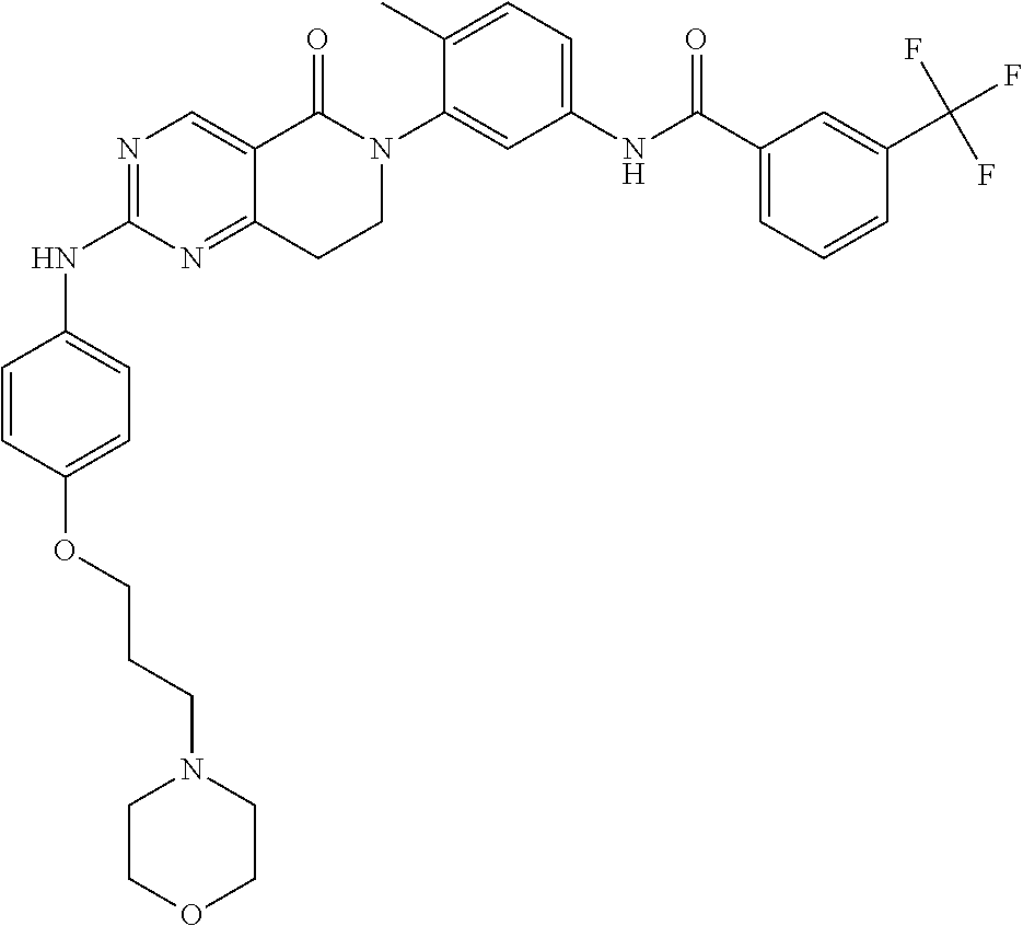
N1=C(NC2=CC=C(OCCCN3CCOCC3)C=C2)N=C2C(=C1)C(=O)N(C1=CC(NC(C3=CC=CC(C(F)(F)F)=C3)=O)=CC=C1C)CC2
